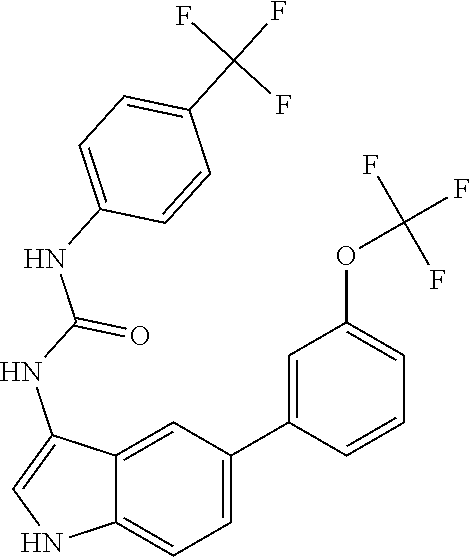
N1C=C(NC(NC2=CC=C(C(F)(F)F)C=C2)=O)C2=CC(C3=CC(OC(F)(F)F)=CC=C3)=CC=C12
